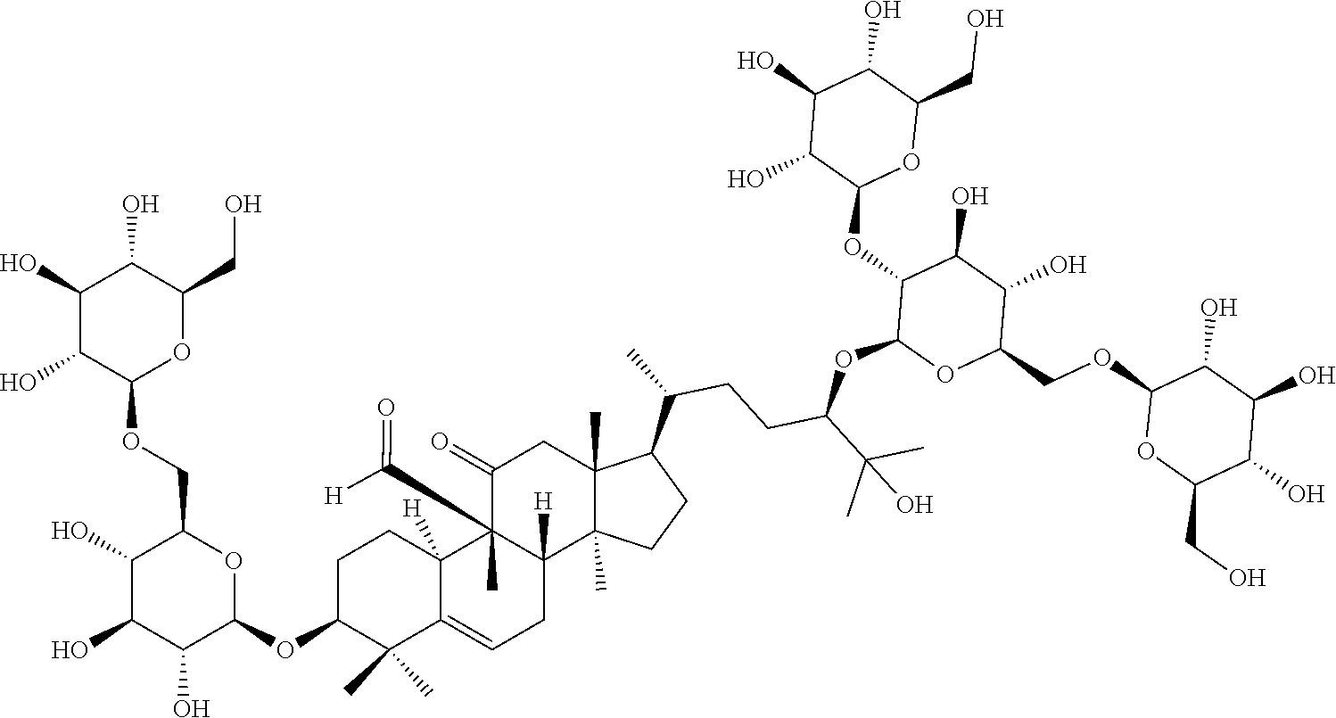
C1(O)C(O)C(OCC2C(O)C(O)C(O)C(OC3C(C)(C)C4=CCC5([H])C(C)(C([H])=O)(C4([H])CC3)C(=O)CC3(C)C5(C)CCC3C(C)CCC(C(C)(C)O)OC3OC(COC4OC(CO)C(O)C(O)C4O)C(O)C(O)C3OC3OC(CO)C(O)C(O)C3O)O2)OC(CO)C1O
